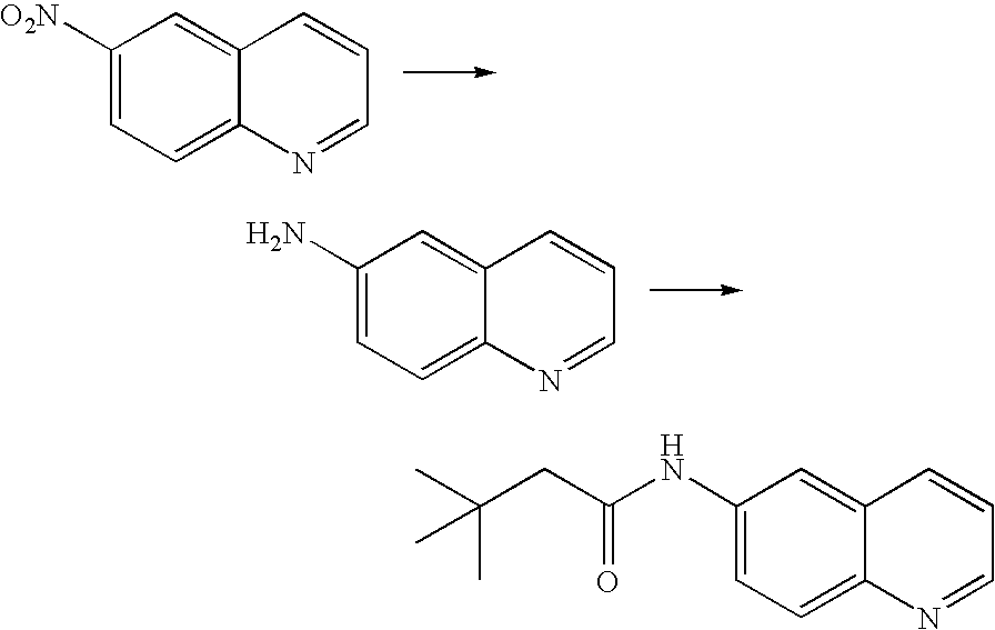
C12=CC([O2N])=CC=C1N=CC=C2.C12=CC(N)=CC=C1N=CC=C2.C12=CC(NC(CC(C)(C)C)=O)=CC=C1N=CC=C2
